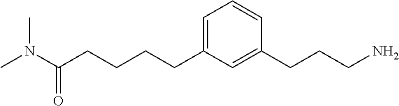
C1=C(CCCCC(N(C)C)=O)C=C(CCCN)C=C1
